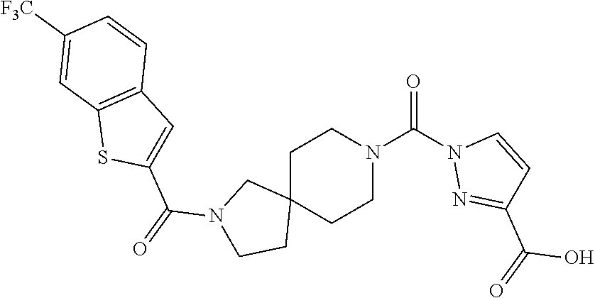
C1C2(CCN(C(N3N=C(C(O)=O)C=C3)=O)C1)CN(C(C1=CC3=C(S1)C=C([F3C])C=C3)=O)CC2
